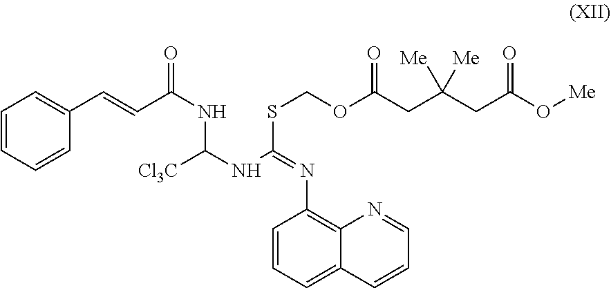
C1=CC=CC(C=CC(NC([Cl3C])NC(=NC2=C3C(=CC=C2)C=CC=N3)SCOC(CC(CC(O[Me])=O)([Me])[Me])=O)=O)=C1
